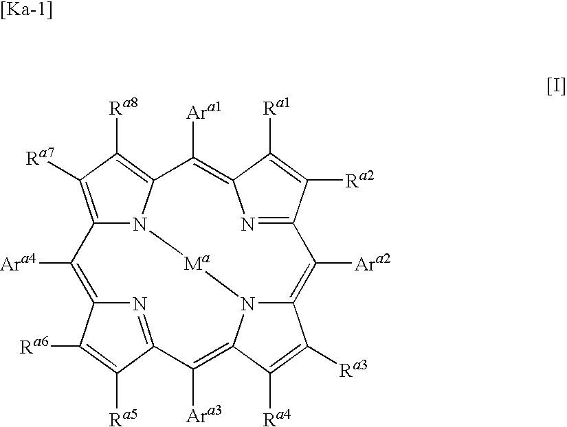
C12=C([Ra7])C([Ra8])=C3N1[Ma]N1C(=C([Ara3])C4=NC(=C2[Ara4])C([Ra6])=C4[Ra5])C([Ra4])=C([Ra3])C1=C([Ara2])C1=NC(=C3[Ara1])C([Ra1])=C1[Ra2]
